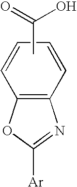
C12=C(C=CC=C1)N=C([Ar])O2.CC(=O)O
